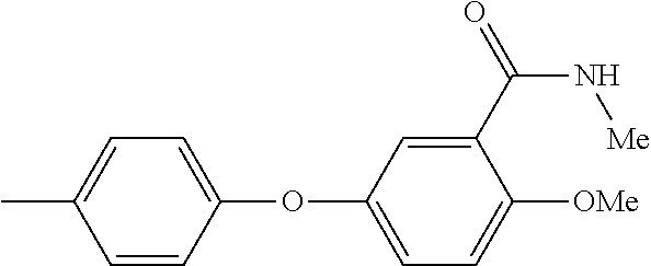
C1=C(C)C=CC(OC2=CC=C([OMe])C(C(N[Me])=O)=C2)=C1
